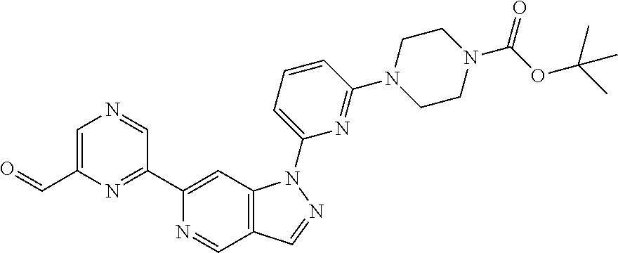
N1=CC2=C(C=C1C1=NC(C=O)=CN=C1)N(C1=CC=CC(N3CCN(C(OC(C)(C)C)=O)CC3)=N1)N=C2
